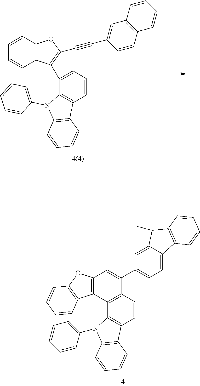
C1=CC=C(C2=C(C#CC3=CC4=C(C=C3)C=CC=C4)OC3=C2C=CC=C3)C2=C1C1=C(N2C2=CC=CC=C2)C=CC=C1.C1=CC2=C(C3=C1C1=C(N3C3=CC=CC=C3)C=CC=C1)C1=C(C=C2C2=CC=C3C(=C2)C(C)(C)C2=C3C=CC=C2)OC2=C1C=CC=C2
